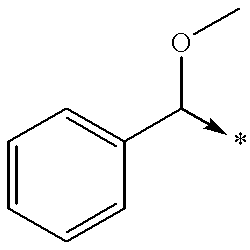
C1=CC=CC(C(->*)OC)=C1
